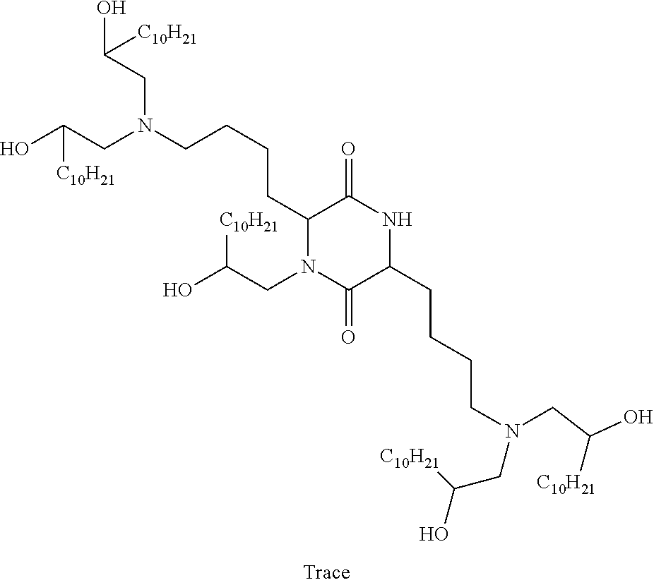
OC(CN(CCCCC1N(CC(O)[C10H21])C(=O)C(CCCCN(CC(O)[C10H21])CC([C10H21])O)NC1=O)CC(O)[C10H21])[C10H21]
